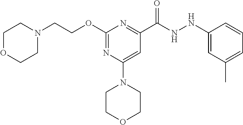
C(C1=NC(OCCN2CCOCC2)=NC(N2CCOCC2)=C1)(NNC1=CC(C)=CC=C1)=O
